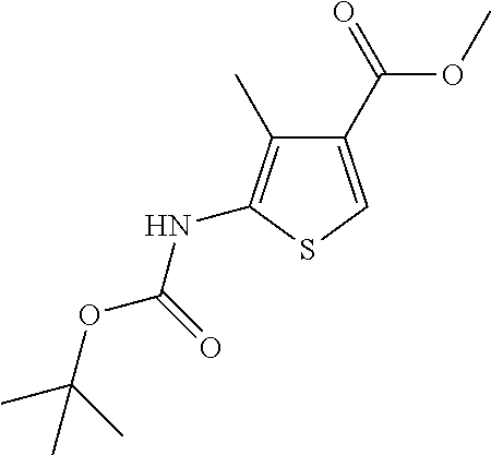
C1(C(=O)OC)=CSC(NC(OC(C)(C)C)=O)=C1C
